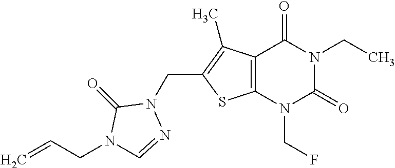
C12=C(N(CF)C(=O)N(CC)C1=O)SC(CN1C(=O)N(CC=C)C=N1)=C2C
